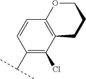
C1(C(C)C)=C(Cl)C2=C(C=C1)OCCC2
